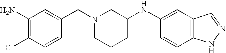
C1(N)=C(Cl)C=CC(CN2CCCC(NC3=CC4=C(C=C3)NN=C4)C2)=C1
